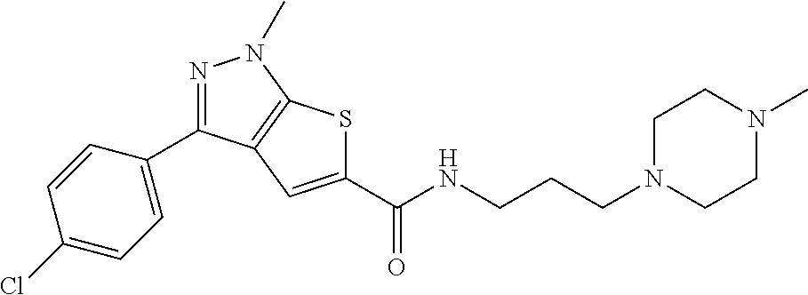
C1(C(NCCCN2CCN(C)CC2)=O)=CC2=C(S1)N(C)N=C2C1=CC=C(Cl)C=C1
